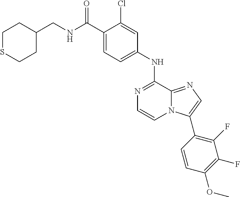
C1(NC2=NC=CN3C2=NC=C3C2=C(F)C(F)=C(OC)C=C2)=CC=C(C(NCC2CCSCC2)=O)C(Cl)=C1
